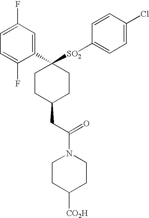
C1=C(F)C=C(C2([SO2]C3=CC=C(Cl)C=C3)CCC(CC(=O)N3CCC([CO2H])CC3)CC2)C(F)=C1
